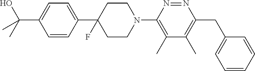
C1(C2(F)CCN(C3=C(C)C(C)=C(CC4=CC=CC=C4)N=N3)CC2)=CC=C(C(O)(C)C)C=C1
